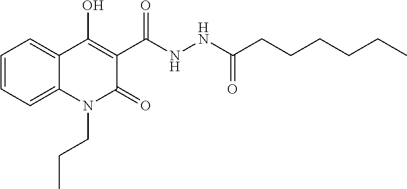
C1=CC=C2C(=C1)C(O)=C(C(NNC(CCCCCC)=O)=O)C(=O)N2CCC
